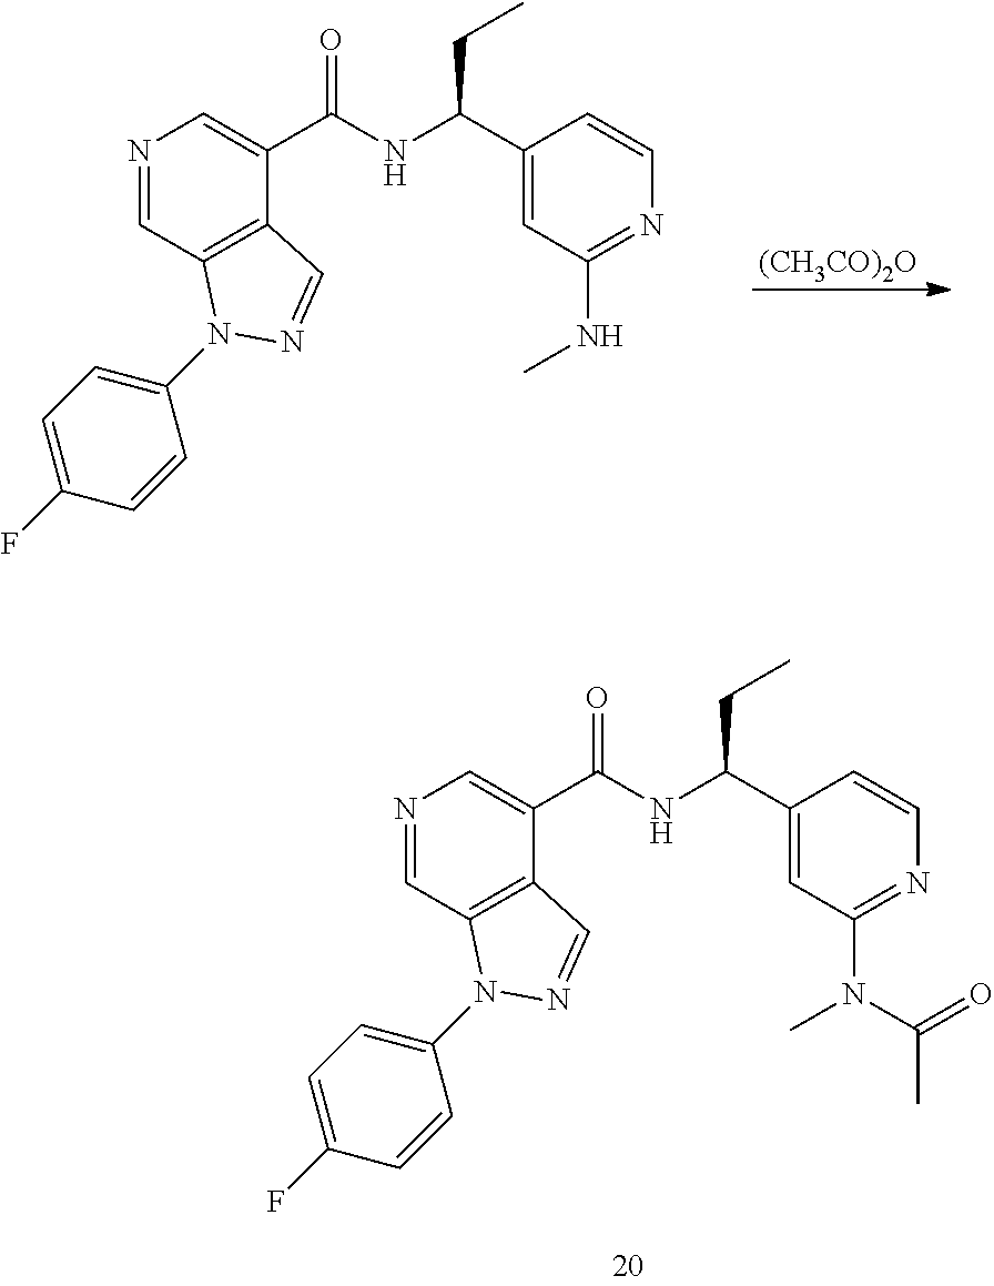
N1=CC2=C(C(C(NC(C3=CC(N(C)C(=O)C)=NC=C3)CC)=O)=C1)C=NN2C1=CC=C(F)C=C1.N1=CC2=C(C(C(NC(C3=CC(NC)=NC=C3)CC)=O)=C1)C=NN2C1=CC=C(F)C=C1.[(CH3CO)2O]
